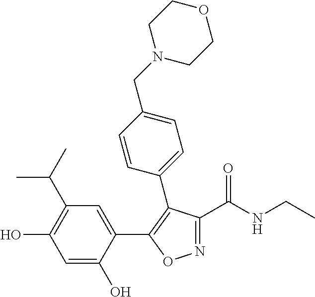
C1=C(O)C(C2=C(C3=CC=C(CN4CCOCC4)C=C3)C(C(NCC)=O)=NO2)=CC(C(C)C)=C1O
